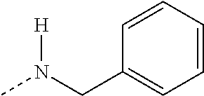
C1=CC=CC(CN([H])C)=C1
